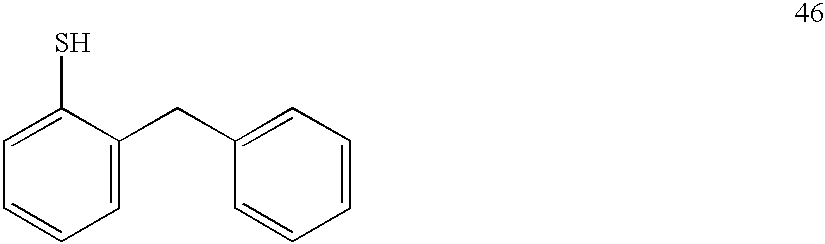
C1(CC2=CC=CC=C2S)=CC=CC=C1
